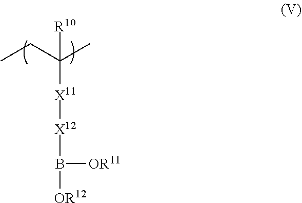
CCC(C)([X11][X12]B([OR12])[OR11])[R10]
